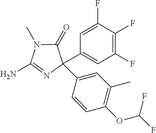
N1(C)C(=O)C(C2=CC(F)=C(F)C(F)=C2)(C2=CC(C)=C(OC(F)F)C=C2)N=C1N
